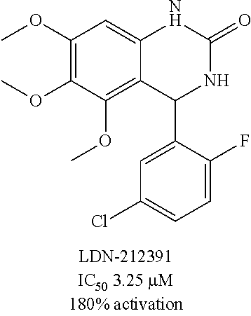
C1(OC)=C(OC)C(OC)=C2C(=C1)NC(=O)NC2C1=CC(Cl)=CC=C1F
